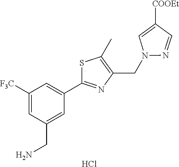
N1(CC2=C(C)SC(C3=CC([F3C])=CC(CN)=C3)=N2)N=CC([COOEt])=C1.Cl
